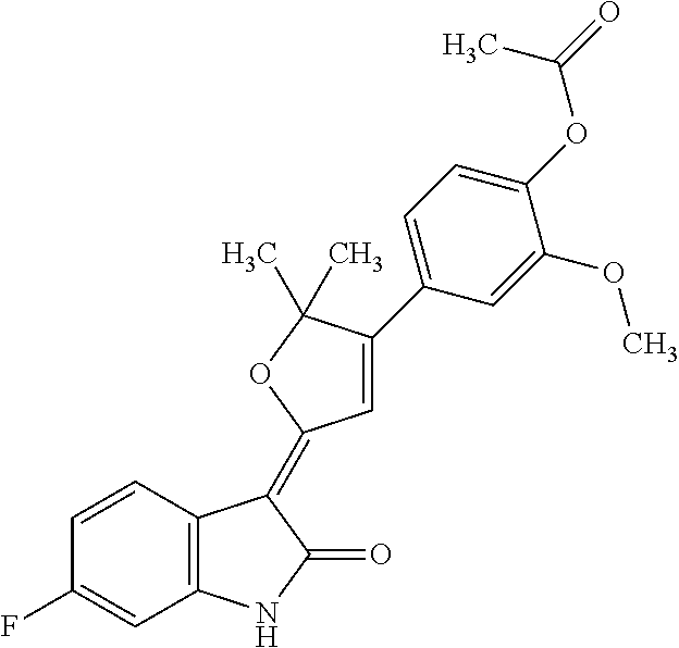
C1=CC(F)=CC2=C1C(=C1C=C(C3=CC=C(OC(=O)C)C(OC)=C3)C(C)(C)O1)C(=O)N2
